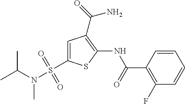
C1=CC(C(=O)NC2=C(C(=O)N)C=C(S(N(C(C)C)C)(=O)=O)S2)=C(F)C=C1
